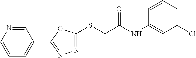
C1(C2=NN=C(SCC(NC3=CC(Cl)=CC=C3)=O)O2)=CC=CN=C1
